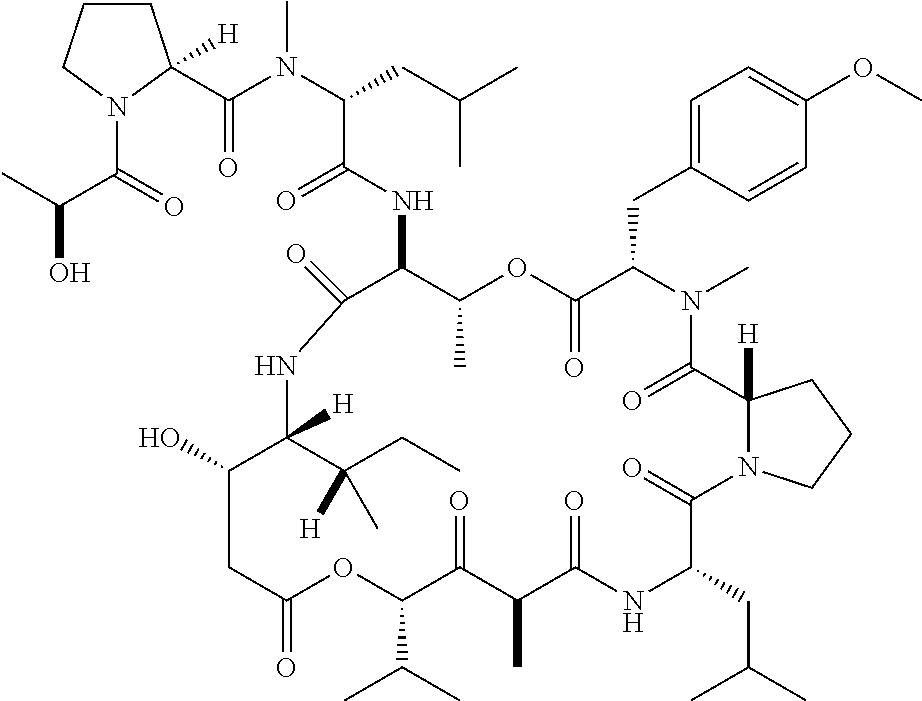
C1CCN(C(C(O)C)=O)C1([H])C(N(C(CC(C)C)C(NC1C(=O)NC(C(CC)([H])C)([H])C(O)CC(=O)OC(C(C)C)C(=O)C(C)C(=O)NC(CC(C)C)C(=O)N2C([H])(C(=O)N(C)C(CC3=CC=C(OC)C=C3)C(=O)OC1C)CCC2)=O)C)=O
